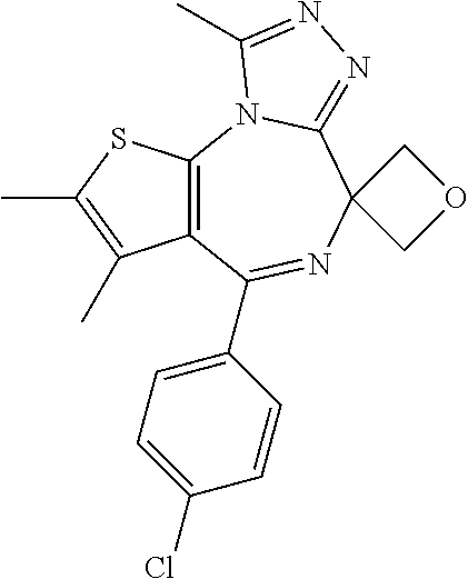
C12=C(N3C(=NN=C3C)C3(N=C1C1=CC=C(Cl)C=C1)COC3)SC(C)=C2C
